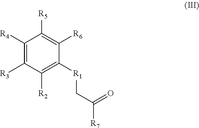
C1([R4])=C([R3])C([R2])=C([R1]CC([R7])=O)C([R6])=C1[R5]
